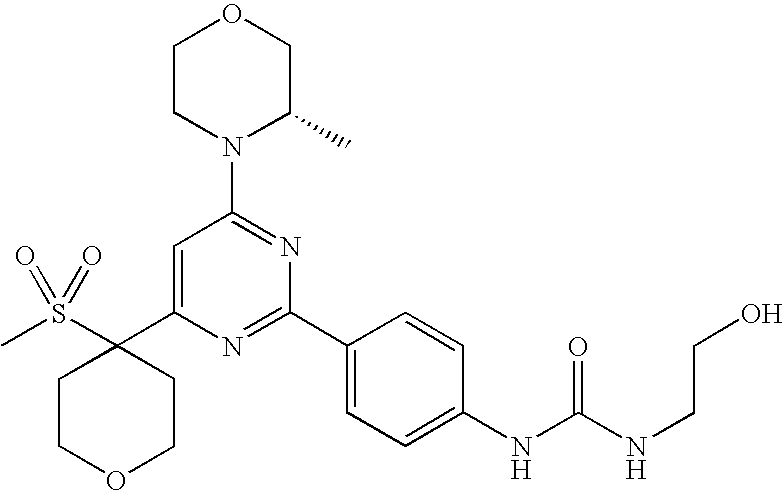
C1(C2=CC(N3C(C)COCC3)=NC(C3=CC=C(NC(=O)NCCO)C=C3)=N2)(S(C)(=O)=O)CCOCC1
